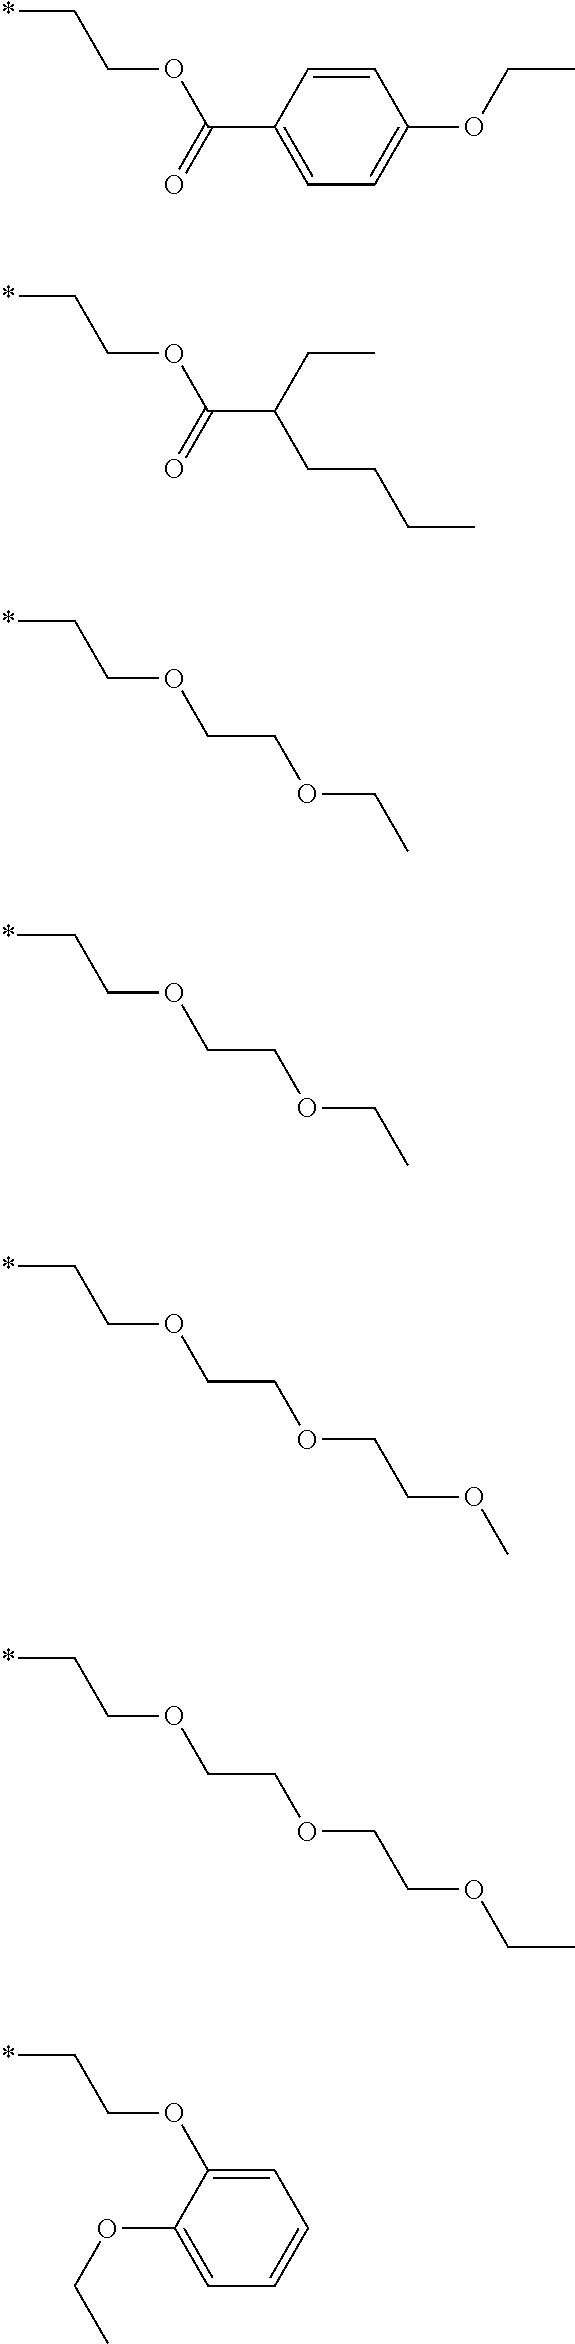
*CCOC(C1=CC=C(OCC)C=C1)=O.*CCOC(C(CCCC)CC)=O.*CCOCCOCC.*CCOCCOCCOC.*CCOCCOCCOCC.C1=C(OCC*)C(OCC)=CC=C1.*CCOCCOCC
